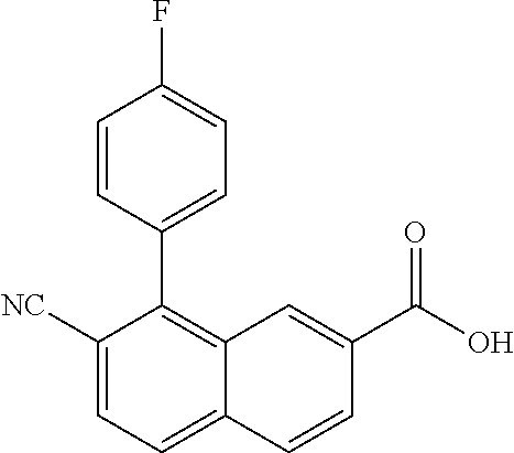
C1([NC])=CC=C2C(=C1C1=CC=C(F)C=C1)C=C(C(O)=O)C=C2
